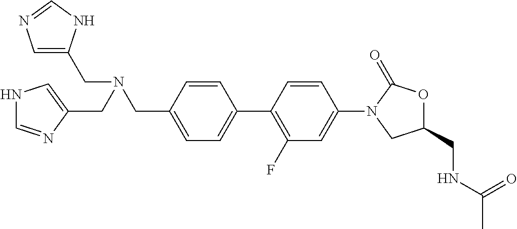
C(N(CC1=CC=C(C2=C(F)C=C(N3CC(CNC(C)=O)OC3=O)C=C2)C=C1)CC1=CNC=N1)C1=CN=CN1
